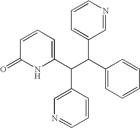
C1=CC=C(C(C(C2=CC=CC=C2)C2=CC=CN=C2)C2=CN=CC=C2)NC1=O
